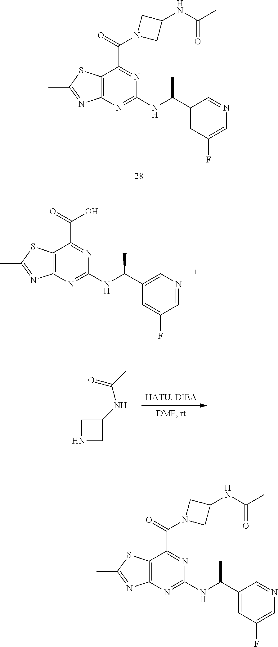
CC1=NC2=C(S1)C(C(=O)N1CC(NC(C)=O)C1)=NC(NC(C)C1=CC(F)=CN=C1)=N2.CC1=NC2=C(S1)C(C(=O)N1CC(NC(C)=O)C1)=NC(NC(C)C1=CC(F)=CN=C1)=N2.C1NCC1NC(C)=O.CC1=NC2=C(S1)C(C(=O)O)=NC(NC(C1=CN=CC(F)=C1)C)=N2
